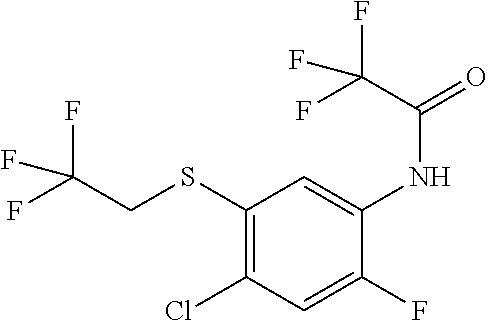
C1(SCC(F)(F)F)=C(Cl)C=C(F)C(NC(=O)C(F)(F)F)=C1
